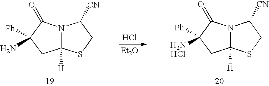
N12C([H])(SCC1[CN])CC([Ph])(N)C2=O.Cl.[Et2O].N12C([H])(SCC1[CN])CC([Ph])([H2NHCl])C2=O
